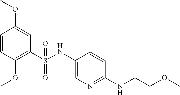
C1(S(NC2=CN=C(NCCOC)C=C2)(=O)=O)=C(OC)C=CC(OC)=C1
